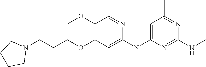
C1(NC)=NC(NC2=CC(OCCCN3CCCC3)=C(OC)C=N2)=CC(C)=N1
